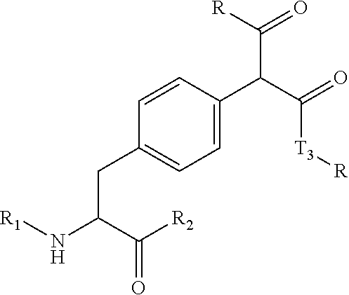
C(C(N[R1])C([R2])=O)C1=CC=C(C(C([R])=O)C(=O)[T3][R])C=C1
